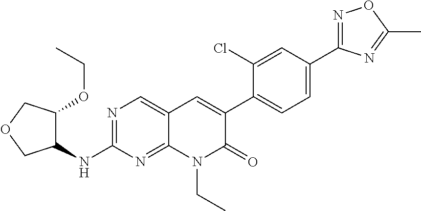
N1=C(C2=CC=C(C3=CC4=CN=C(NC5C(OCC)COC5)N=C4N(CC)C3=O)C(Cl)=C2)N=C(C)O1
